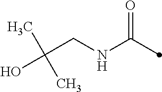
C(CNC(=O)C)(O)(C)C
